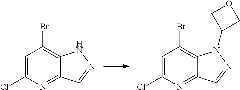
C1=C(Cl)N=C2C(=C1Br)NN=C2.C1=C(Cl)N=C2C(=C1Br)N(C1COC1)N=C2
